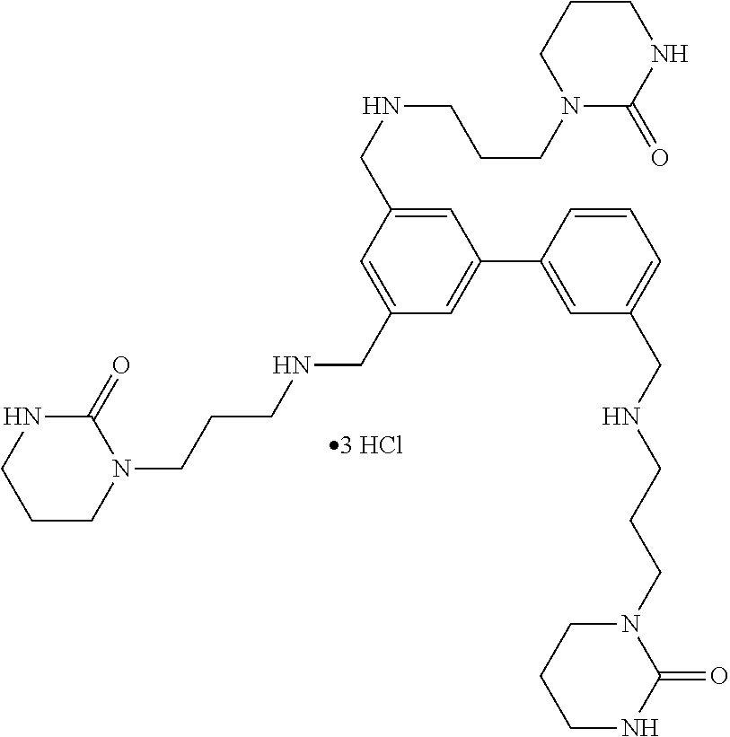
C1=C(CNCCCN2CCCNC2=O)C=C(CNCCCN2C(=O)NCCC2)C=C1C1=CC(CNCCCN2CCCNC2=O)=CC=C1
